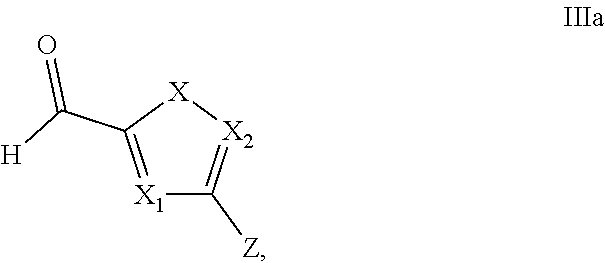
[X1]1=C(C([H])=O)[X][X2]=C1[Z]
